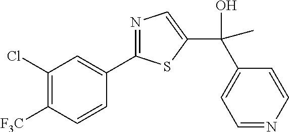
C1(Cl)=C([F3C])C=CC(C2=NC=C(C(C)(C3=CC=NC=C3)O)S2)=C1
